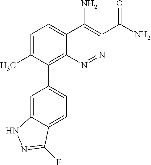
C1=C(C)C(C2=CC=C3C(=C2)NN=C3F)=C2C(=C1)C(N)=C(C(N)=O)N=N2
